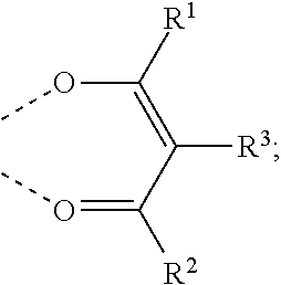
C(=C(OC)[R1])(C(=OC)[R2])[R3]
